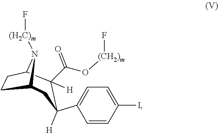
C12CCC(N1[(H2C)m]F)C([H])(C(O[(CH2)m]F)=O)C([H])(C1=CC=C(I)C=C1)C2
